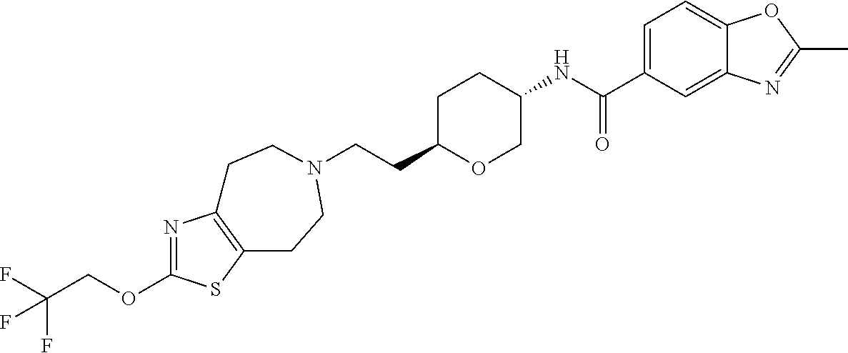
C(CC1OCC(NC(C2=CC=C3C(=C2)N=C(C)O3)=O)CC1)N1CCC2=C(N=C(OCC(F)(F)F)S2)CC1
